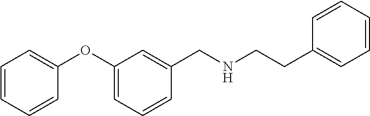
C1=CC=CC(CCNCC2=CC(OC3=CC=CC=C3)=CC=C2)=C1
